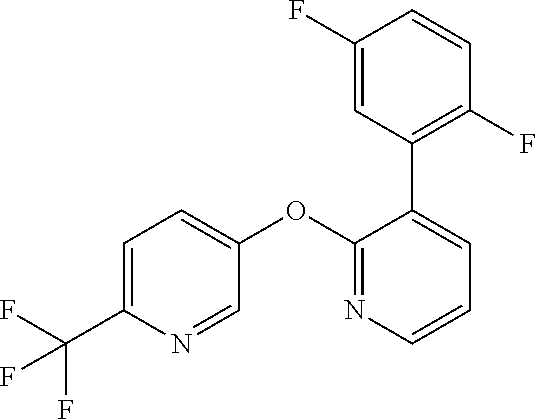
C1=C(C(F)(F)F)N=CC(OC2=NC=CC=C2C2=C(F)C=CC(F)=C2)=C1
